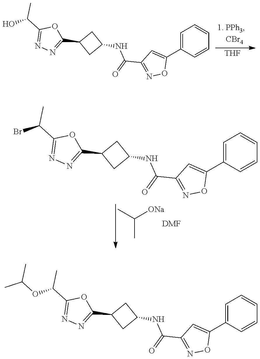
[THF].C1=C(C2=CC(C(=O)NC3CC(C4=NN=C(C(O)C)O4)C3)=NO2)C=CC=C1.CC([ONa])C.[DMF].C1=C(C2=CC(C(=O)NC3CC(C4=NN=C(C(Br)C)O4)C3)=NO2)C=CC=C1.C1=C(C2=CC(C(=O)NC3CC(C4=NN=C(C(OC(C)C)C)O4)C3)=NO2)C=CC=C1
